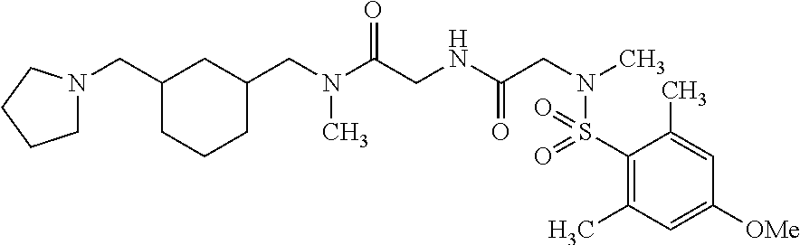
C1CCC(CN(C(CNC(CN(C)S(C2=C(C)C=C([OMe])C=C2C)(=O)=O)=O)=O)C)CC1CN1CCCC1
